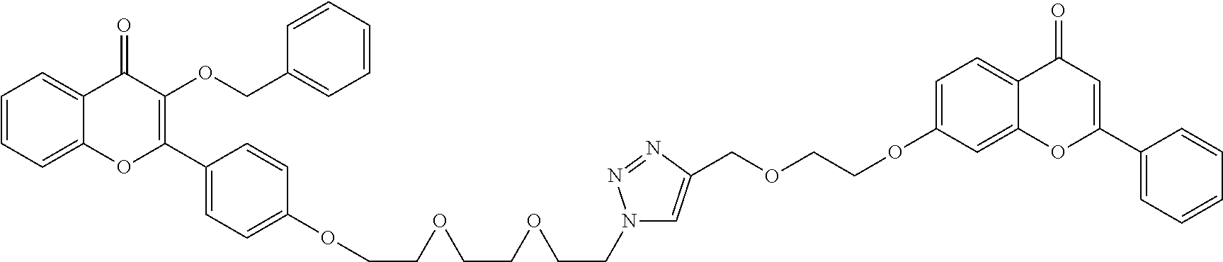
C1=CC=C2C(=C1)C(=O)C(OCC1=CC=CC=C1)=C(C1=CC=C(OCCOCCOCCN3C=C(COCCOC4=CC=C5C(=C4)OC(C4=CC=CC=C4)=CC5=O)N=N3)C=C1)O2
